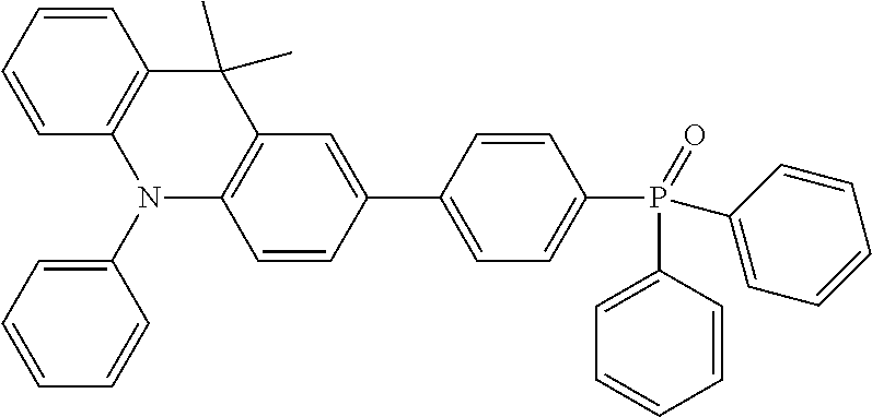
C1(C2=CC=C(P(C3=CC=CC=C3)(=O)C3=CC=CC=C3)C=C2)=CC2=C(C=C1)N(C1=CC=CC=C1)C1=C(C2(C)C)C=CC=C1
